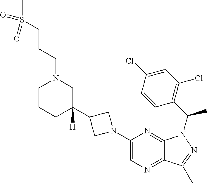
C1(N2CC(C3([H])CCCN(CCCS(C)(=O)=O)C3)C2)=CN=C2C(=N1)N(C(C1=C(Cl)C=C(Cl)C=C1)C)N=C2C
